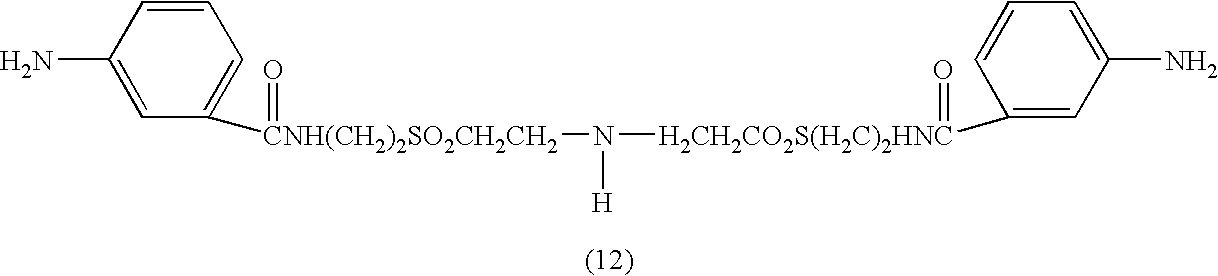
C1=C(N)C=CC=C1[CNH(CH2)2SO2CH2CH2](N([H2CH2CO2S(H2C)2HNC](C1=CC(N)=CC=C1)=O)[H])=O
